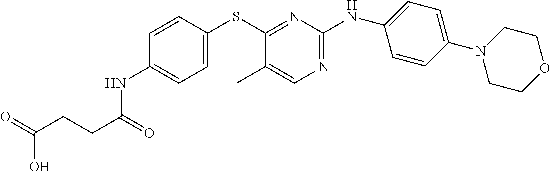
C1=CC(SC2=NC(NC3=CC=C(N4CCOCC4)C=C3)=NC=C2C)=CC=C1NC(CCC(=O)O)=O
